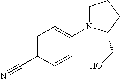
C1=C(C#N)C=CC(N2CCCC2CO)=C1
